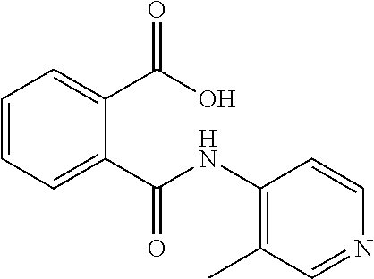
C1=CC=C(C(=O)O)C(C(=O)NC2=C(C)C=NC=C2)=C1
